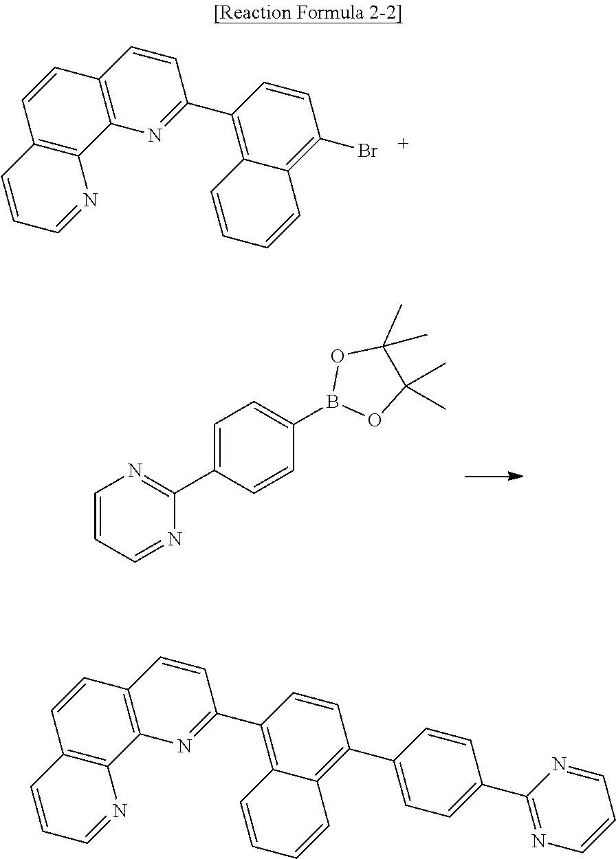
C12=C(N=C(C3=C4C(=C(Br)C=C3)C=CC=C4)C=C1)C1=C(C=C2)C=CC=N1.C1=CC=NC(C2=CC=C(B3OC(C)(C)C(C)(C)O3)C=C2)=N1.C12=C(N=C(C3=C4C(=C(C5=CC=C(C6=NC=CC=N6)C=C5)C=C3)C=CC=C4)C=C1)C1=C(C=C2)C=CC=N1
